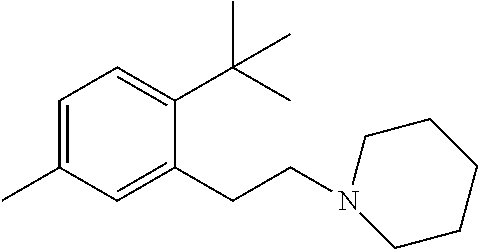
C1=C(C)C=C(CCN2CCCCC2)C(C(C)(C)C)=C1
